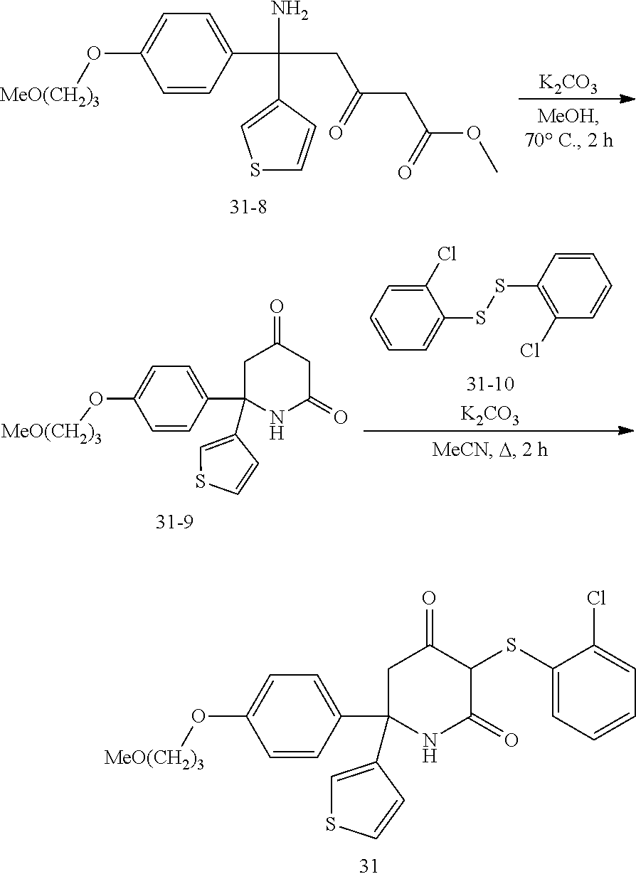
C1C(=O)C(SC2=CC=CC=C2Cl)C(=O)NC1(C1=CSC=C1)C1=CC=C(O[MeO(CH2)3])C=C1.[K2CO3].C1=C(O[MeO(CH2)3])C=CC(C(N)(CC(CC(OC)=O)=O)C2=CSC=C2)=C1.C1(Cl)=CC=CC=C1SSC1=C(Cl)C=CC=C1.[K2CO3].C1=C(O[MeO(CH2)3])C=CC(C2(C3=CSC=C3)CC(=O)CC(=O)N2)=C1
